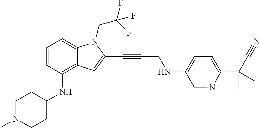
C1=CC(NC2CCN(C)CC2)=C2C(=C1)N(CC(F)(F)F)C(C#CCNC1=CC=C(C(C#N)(C)C)N=C1)=C2
